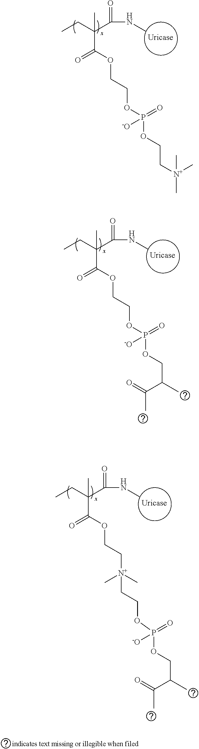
[Uricase].O=C(NC)C(C(OCCOP(OCC[N+](C)(C)C)(=O)[-O])=O)(CC)C.[Uricase].O=C(NC)C(C(OCCOP(OCC(C)C(C)=O)(=O)[-O])=O)(CC)C.[Uricase].O=C(NC)C(C(OCC[N+](C)(C)CCOP(OCC(C)C(C)=O)(=O)[-O])=O)(CC)C
